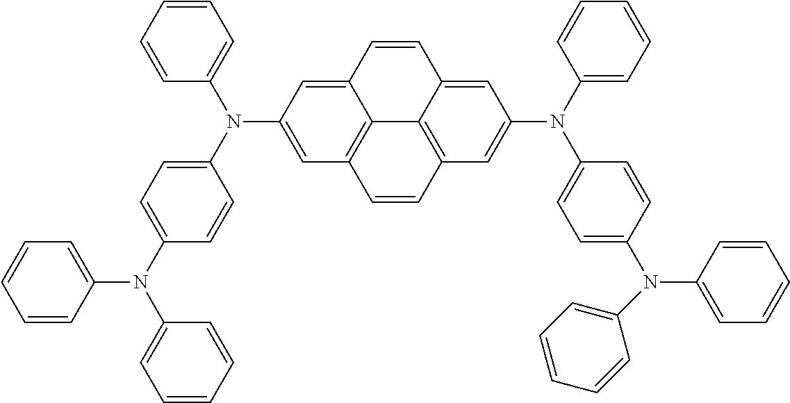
C1=CC=CC(N(C2=CC=C(N(C3=CC=CC=C3)C3=CC=CC=C3)C=C2)C2=CC3=C4C(=C2)C=CC2=CC(N(C5=CC=CC=C5)C5=CC=C(N(C6=CC=CC=C6)C6=CC=CC=C6)C=C5)=CC(=C42)C=C3)=C1
